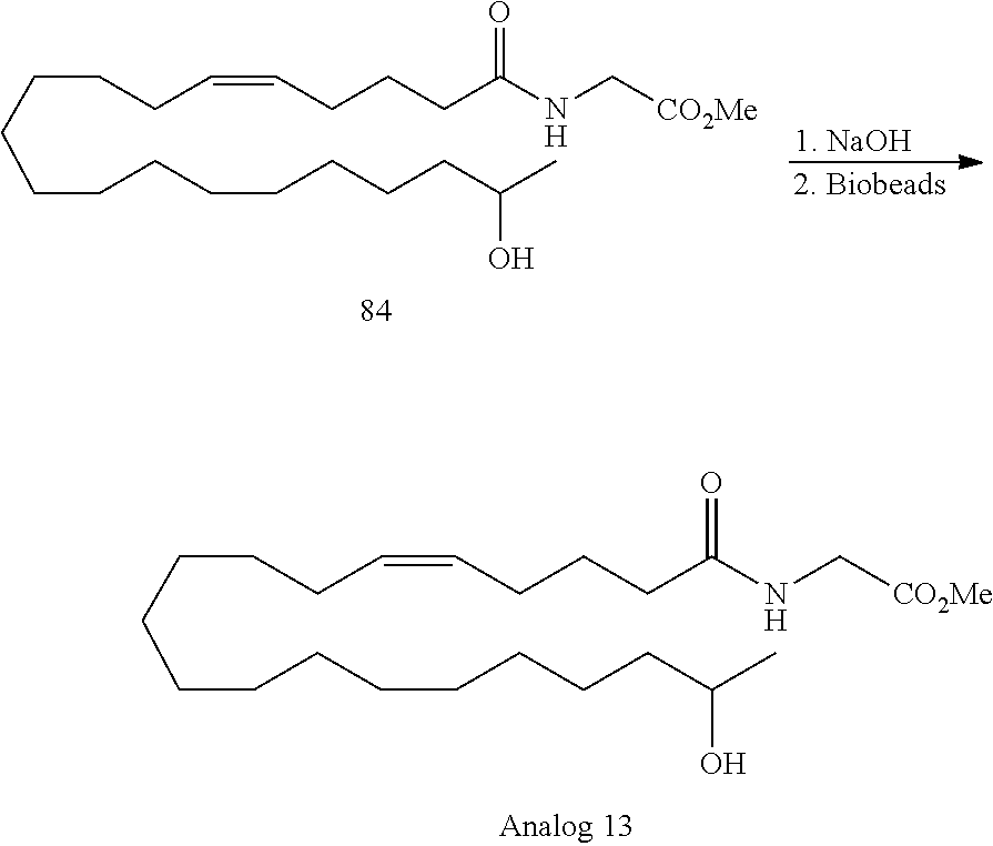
C(CCC(NC[CO2Me])=O)C=CCCCCCCCCCCCCC(C)O.C(CCC(NC[CO2Me])=O)C=CCCCCCCCCCCCCC(C)O.[1. NaOH]
